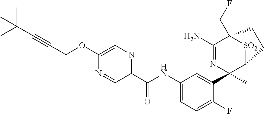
C(NC1=CC=C(F)C(C2(C)C3[SO2]C(CF)(C(N)=N2)CC3)=C1)(C1=NC=C(OCC#CC(C)(C)C)N=C1)=O
